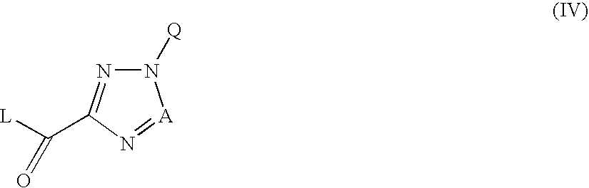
N1([Q])N=C(C([L])=O)N=[A]1
